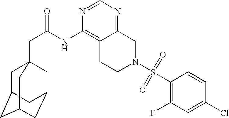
C1C2CC3CC(CC1(CC(=O)NC1=C4C(=NC=N1)CN(S(C1=C(F)C=C(Cl)C=C1)(=O)=O)CC4)C3)C2
